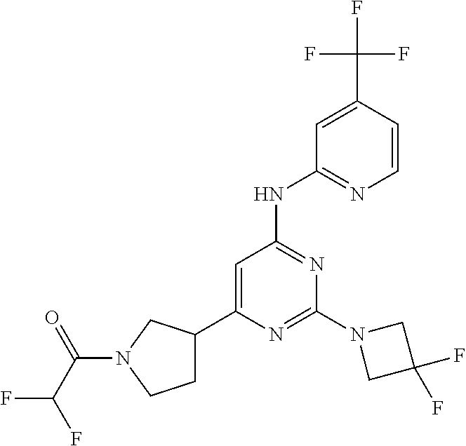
N1=C(N2CC(F)(F)C2)N=C(NC2=NC=CC(C(F)(F)F)=C2)C=C1C1CCN(C(=O)C(F)F)C1
